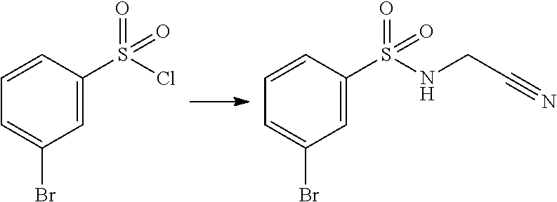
C1=C(S(Cl)(=O)=O)C=CC=C1Br.C1=C(S(NCC#N)(=O)=O)C=CC=C1Br
